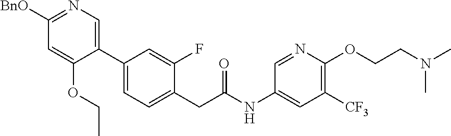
C1(C2=CN=C([BnO])C=C2OCC)=CC=C(CC(NC2=CC([CF3])=C(OCCN(C)C)N=C2)=O)C(F)=C1
